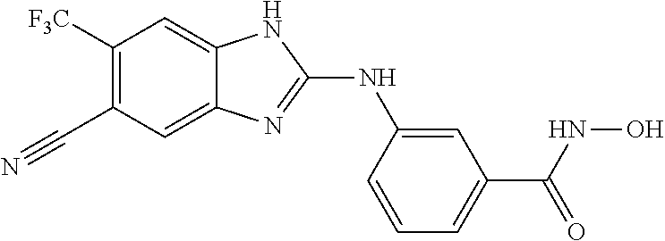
C1([F3C])=C(C#N)C=C2C(=C1)NC(NC1=CC(C(NO)=O)=CC=C1)=N2
